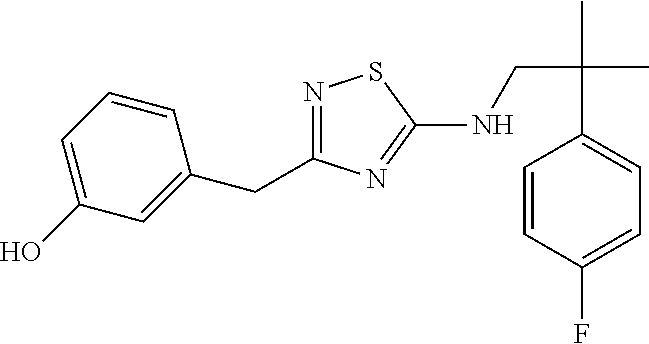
N1=C(CC2=CC(O)=CC=C2)N=C(NCC(C)(C)C2=CC=C(F)C=C2)S1
